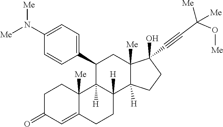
N(C1=CC=C(C2C3([H])C([H])(C4([H])C([Me])(C(C#CC(O[Me])([Me])[Me])(O)CC4)C2)CCC2=CC(=O)CCC23[Me])C=C1)([Me])[Me]
